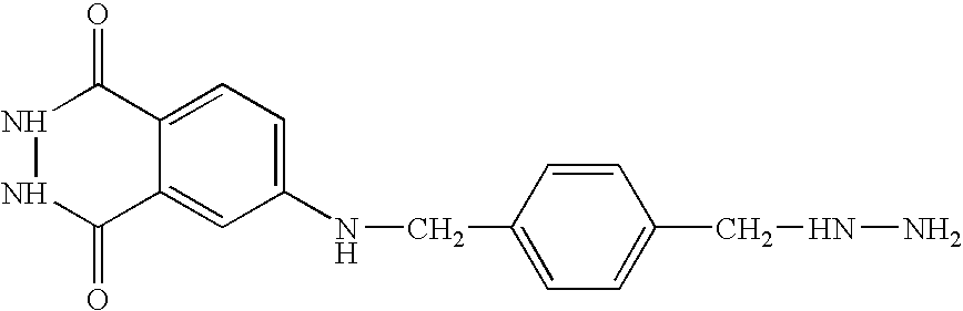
N1NC(=O)C2=CC(NCC3=CC=C(CNN)C=C3)=CC=C2C1=O
